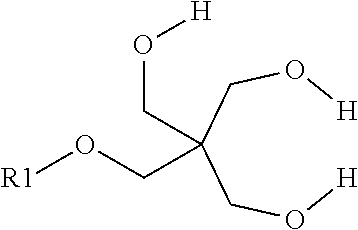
O([R1])CC(CO[H])(CO[H])CO[H]
